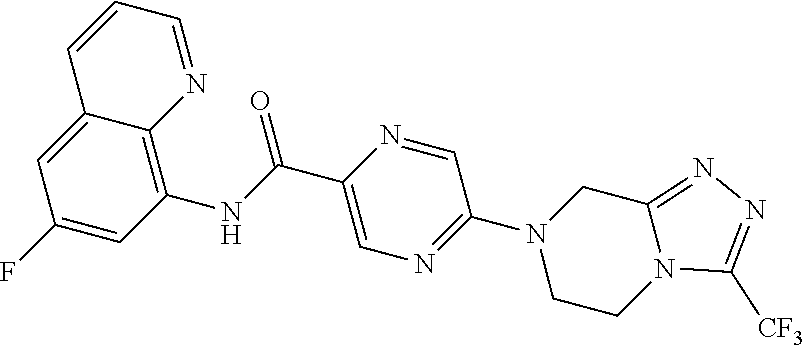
C12=CC(F)=CC(NC(C3=CN=C(N4CCN5C(=NN=C5[CF3])C4)C=N3)=O)=C1N=CC=C2
